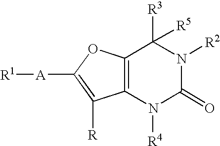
C12=C(OC([A][R1])=C1[R])C([R3])([R5])N([R2])C(=O)N2[R4]
